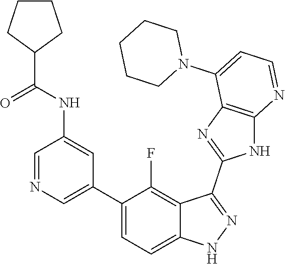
C1=NC=C(C2=CC=C3C(=C2F)C(C2=NC4=C(N2)N=CC=C4N2CCCCC2)=NN3)C=C1NC(=O)C1CCCC1
